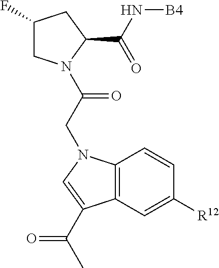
C1(F)CN(C(CN2C3=C(C=C([R12])C=C3)C(C(C)=O)=C2)=O)C(C(N[B4])=O)C1
